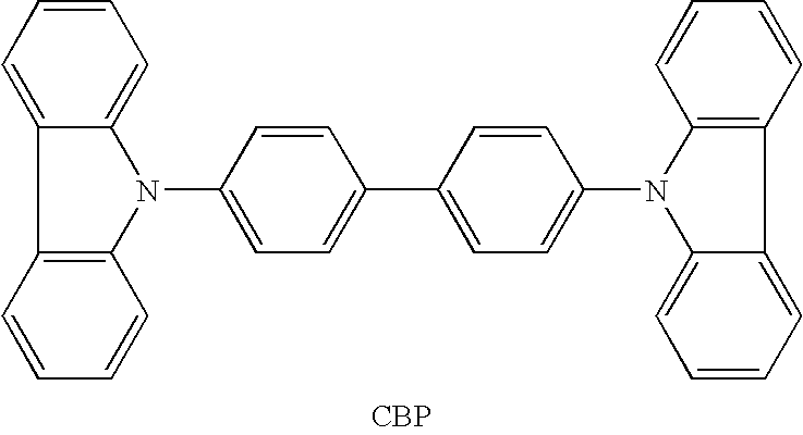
C1=CC=C2C(=C1)N(C1=CC=C(C3=CC=C(N4C5=C(C6=CC=CC=C46)C=CC=C5)C=C3)C=C1)C1=C2C=CC=C1.[CBP]
